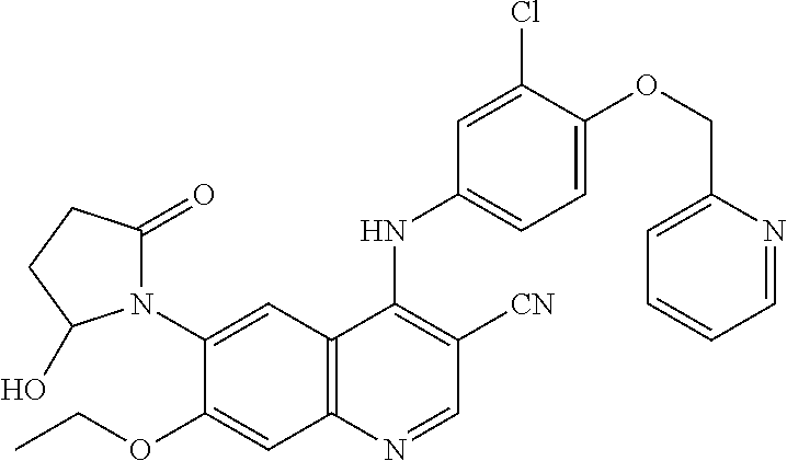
C1(N2C(=O)CCC2O)=CC2=C(C=C1OCC)N=CC([CN])=C2NC1=CC=C(OCC2=CC=CC=N2)C(Cl)=C1
